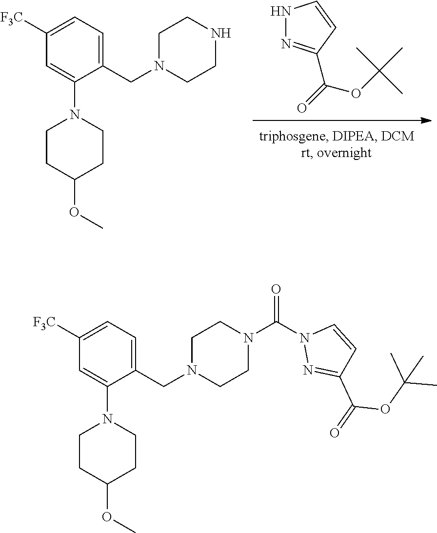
C(=O)(OC(C)(C)C)C1=NNC=C1.C1N(CC2=CC=C([F3C])C=C2N2CCC(OC)CC2)CCNC1.C1N(CC2=CC=C([F3C])C=C2N2CCC(OC)CC2)CCN(C(N2N=C(C(=O)OC(C)(C)C)C=C2)=O)C1
